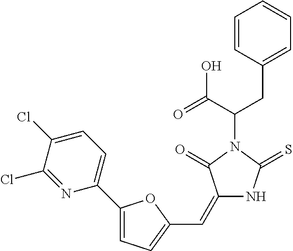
C1=CC(CC(C(=O)O)N2C(=O)C(=CC3=CC=C(C4=CC=C(Cl)C(Cl)=N4)O3)NC2=S)=CC=C1
